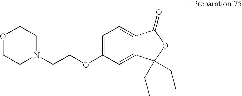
O1CCN(CCOC2=CC=C3C(=C2)C(CC)(CC)OC3=O)CC1
